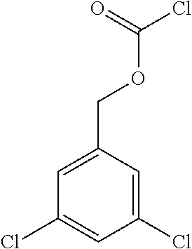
C1(Cl)=CC(Cl)=CC(COC(Cl)=O)=C1
